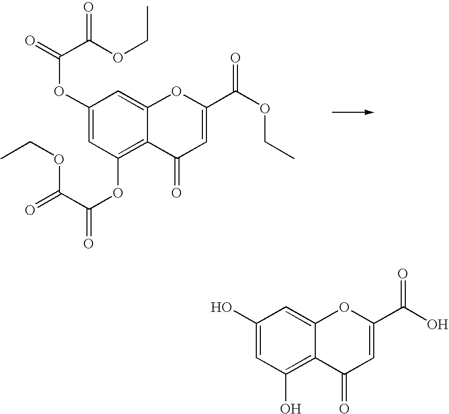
C1(OC(C(OCC)=O)=O)=CC(OC(C(OCC)=O)=O)=C2C(=C1)OC(C(OCC)=O)=CC2=O.C1(O)=CC(O)=C2C(=C1)OC(C(O)=O)=CC2=O
